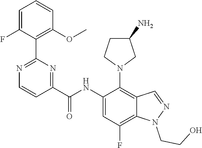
C1=C(F)C(C2=NC=CC(C(NC3=CC(F)=C4C(=C3N3CC(N)CC3)C=NN4CCO)=O)=N2)=C(OC)C=C1
